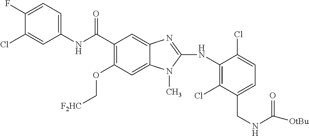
C1(F)=CC=C(NC(C2=C(OC[F2HC])C=C3C(=C2)N=C(NC2=C(Cl)C(CNC([OtBu])=O)=CC=C2Cl)N3C)=O)C=C1Cl
